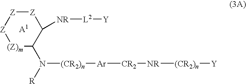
[(Z)m]1C(N([R])[(CR2)n][Ar][CR2][NR][(CR2)n][Y])C([NR][L2][Y])[Z][Z][Z]1
